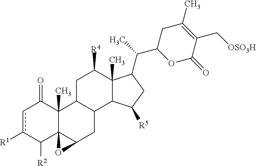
c1c([R1])C([R2])C23C(C)(C1=O)C1C(CC2O3)C2C(C)(C([R4])C1)C(C(C)C1OC(=O)C(C[OSO3H])=C(C)C1)CC2[R5]
